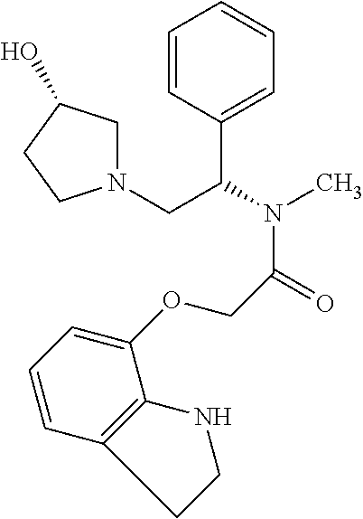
C1=CC(C(N(C)C(=O)COC2=CC=CC3=C2NCC3)CN2CC(O)CC2)=CC=C1
